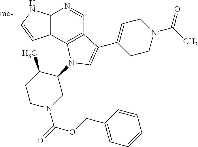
C12=C(NC=C1)N=CC1=C2N(C2C(C)CCN(C(OCC3=CC=CC=C3)=O)C2)C=C1C1=CCN(C(C)=O)CC1
